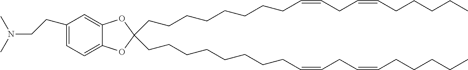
C(CCCCCCCC=CCC=CCCCCC)C1(CCCCCCCCC=CCC=CCCCCC)OC2=CC=C(CCN(C)C)C=C2O1
